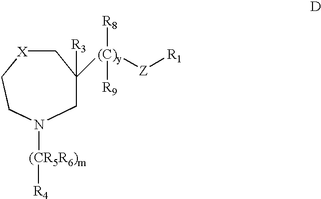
C1CN([(CR5R6)m][R4])CCC([(C)y]([Z][R1])([R8])[R9])([R3])C[X]1
